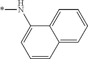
*NC1=CC=CC2=CC=CC=C12
